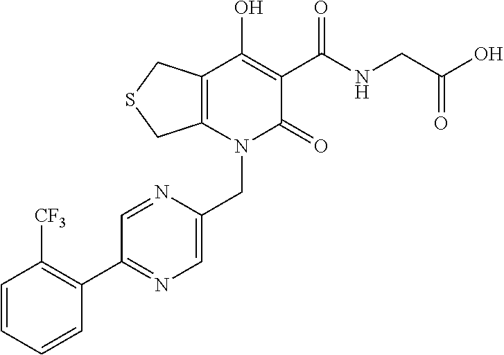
C(N1C(=O)C(C(NCC(O)=O)=O)=C(O)C2=C1CSC2)C1=CN=C(C2=C([CF3])C=CC=C2)C=N1
